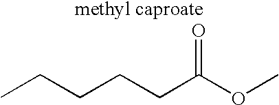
CCCCCC(OC)=O
